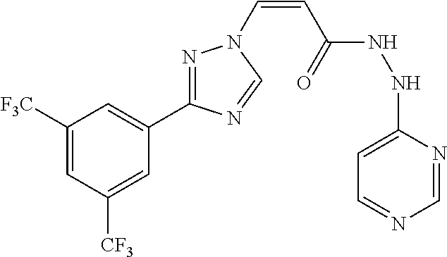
C1([F3C])=CC([CF3])=CC(C2=NN(C=CC(NNC3=CC=NC=N3)=O)C=N2)=C1
